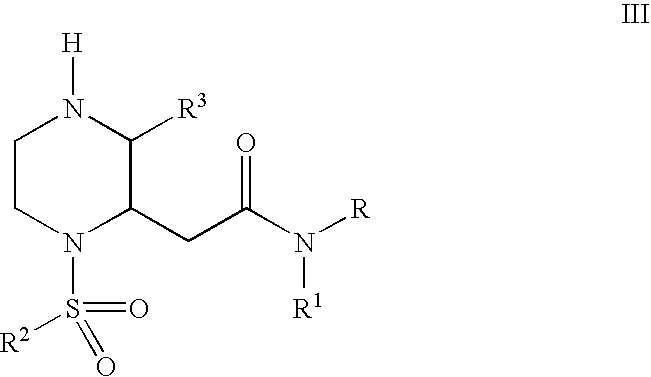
C1CN(S(=O)(=O)[R2])C(CC(=O)N([R1])[R])C([R3])N1[H]
